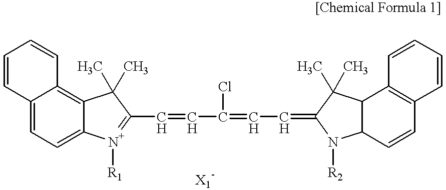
C1=CC2=CC=C3C(=C2C=C1)C(C)(C)C(C=CC(Cl)=CC=C1N([R2])C2C=CC4=C(C=CC=C4)C2C1(C)C)=[N+]3[R1]
